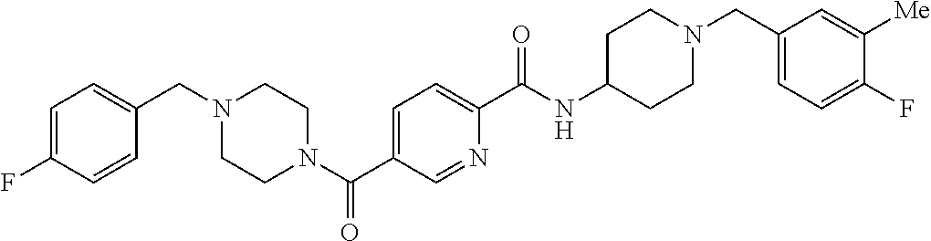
C1=C(F)C=CC(CN2CCN(C(C3=CC=C(C(NC4CCN(CC5=CC=C(F)C([Me])=C5)CC4)=O)N=C3)=O)CC2)=C1
